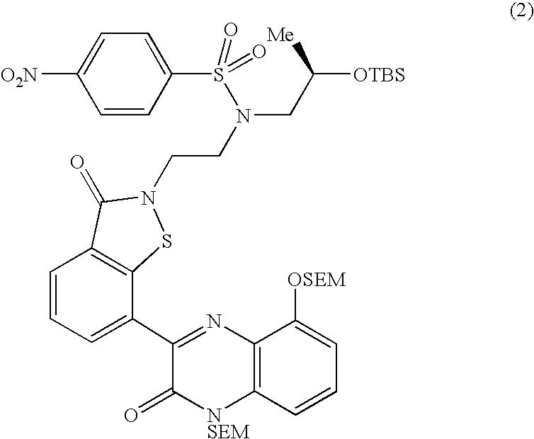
C1(C2=CC=CC3=C2SN(CCN(CC([Me])[OTBS])S(C2=CC=C([O2N])C=C2)(=O)=O)C3=O)=NC2=C([NSEM]C1=O)C=CC=C2[OSEM]
